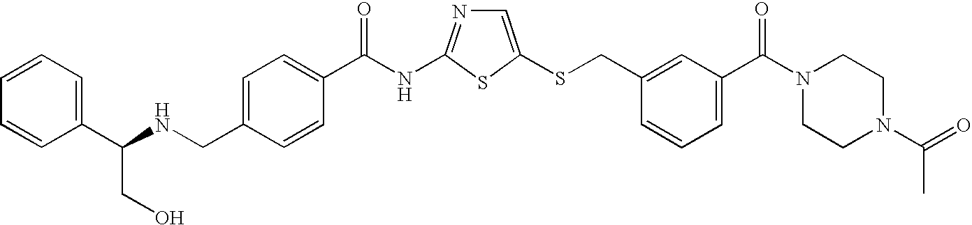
C1=C(SCC2=CC(C(N3CCN(C(=O)C)CC3)=O)=CC=C2)SC(NC(=O)C2=CC=C(CNC(C3=CC=CC=C3)CO)C=C2)=N1
